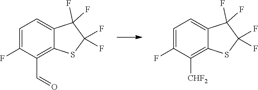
C1=C2C(F)(F)C(F)(F)SC2=C([CHF2])C(F)=C1.C1=C2C(F)(F)C(F)(F)SC2=C(C=O)C(F)=C1
